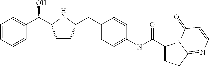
C1=CC=CC(C(C2CCC(CC3=CC=C(NC(=O)C4CCC5=NC=CC(=O)N45)C=C3)N2)O)=C1
